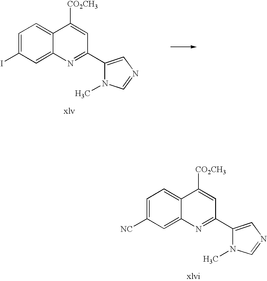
C1=C(I)C=C2C(=C1)C([CO2CH3])=CC(C1=CN=CN1C)=N2.C1=C([NC])C=C2C(=C1)C([CO2CH3])=CC(C1=CN=CN1C)=N2
